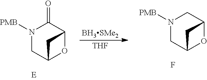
[BH3SMe2].[THF].N1([PMB])CC2OC(C1=O)C2.N1([PMB])CC2OC(C1)C2.F
